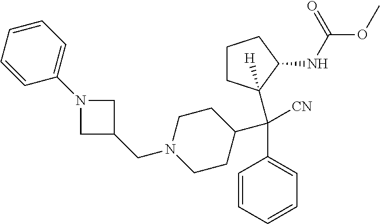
N1(CC2CN(C3=CC=CC=C3)C2)CCC(C(C2=CC=CC=C2)([CN])C2([H])CCCC2NC(OC)=O)CC1
